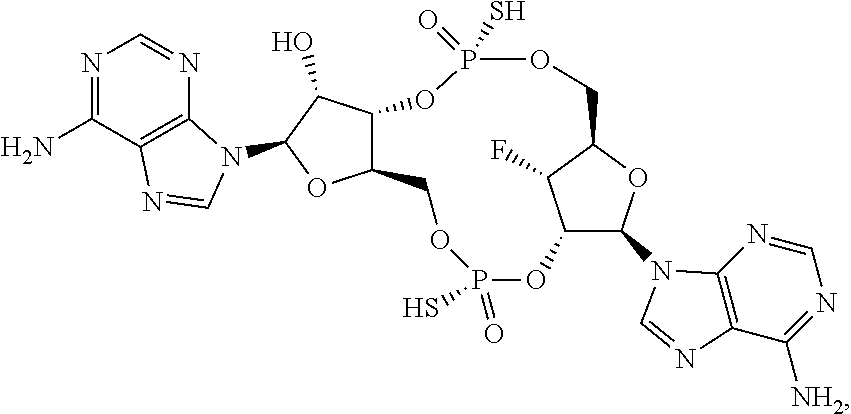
C12C(N3C4=C(C([NH2])=NC=N4)N=C3)OC(C1F)COP(=O)(S)OC1C(COP(S)(=O)O2)OC(N2C3=C(C(N)=NC=N3)N=C2)C1O
